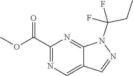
C1(C(=O)OC)=NC=C2C(=N1)N(C(CC)(F)F)N=C2
